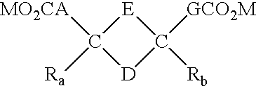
[E]1C([MO2CA])([Ra])[D]C1([GCO2M])[Rb]
